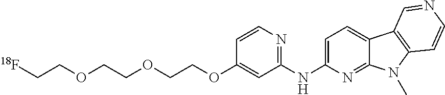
C1=CN=C(NC2=CC=C3C(=N2)N(C)C2=C3C=NC=C2)C=C1OCCOCCOCC[18F]
